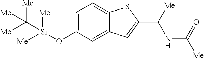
C1=C(O[Si]([Me])([Me])C([Me])([Me])[Me])C=C2C(=C1)SC(C(NC([Me])=O)[Me])=C2
